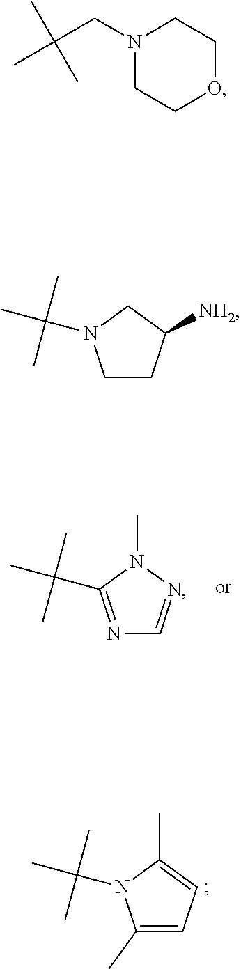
N1=C(C(C)(C)C)N(C)N=C1.C1(C)=CC=C(C)N1C(C)(C)C.N1(CC(C)(C)C)CCOCC1.C1CC([NH2])CN1C(C)(C)C
